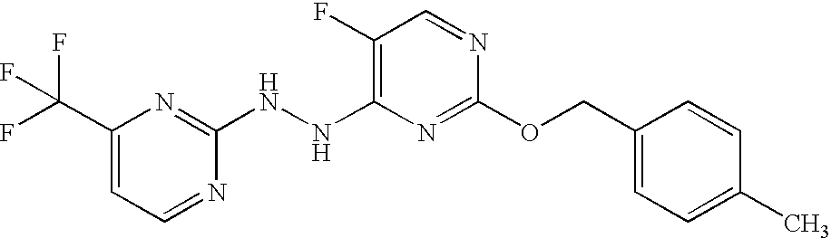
C1(F)=C(NNC2=NC(C(F)(F)F)=CC=N2)N=C(OCC2=CC=C(C)C=C2)N=C1
